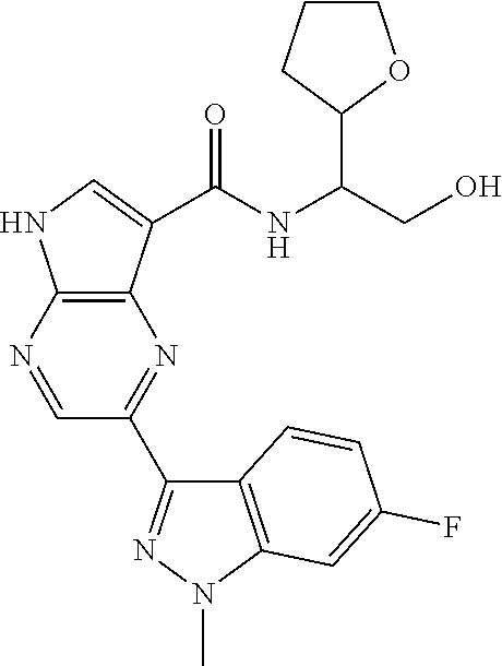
N1=C(C2=NN(C)C3=C2C=CC(F)=C3)C=NC2=C1C(C(NC(CO)C1OCCC1)=O)=CN2
